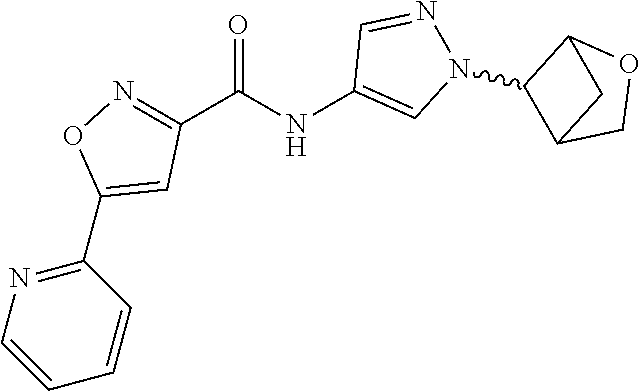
C1(C(NC2=CN(C3C4COC3C4)N=C2)=O)=NOC(C2=NC=CC=C2)=C1
